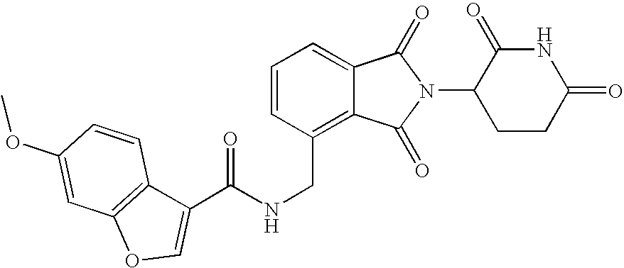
C(C1=C2C(=CC=C1)C(=O)N(C1CCC(=O)NC1=O)C2=O)NC(C1=COC2=C1C=CC(OC)=C2)=O
